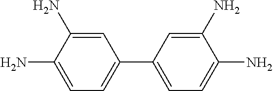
C1(N)=CC=C(C2=CC=C(N)C(N)=C2)C=C1N
